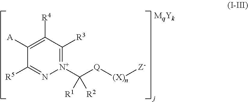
C1([A])=C([R4])C([R3])=[N+](C([Q][(X)n][Z-])([R1])[R2])N=C1[R5]
